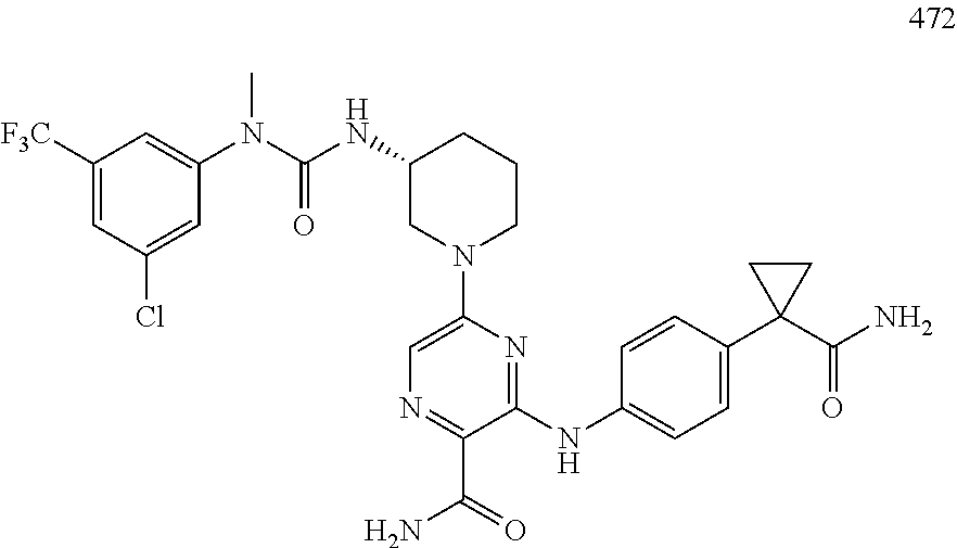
C(=O)(N)C1=NC=C(N2CCCC(NC(=O)N(C)C3=CC([F3C])=CC(Cl)=C3)C2)N=C1NC1=CC=C(C2(C(N)=O)CC2)C=C1
